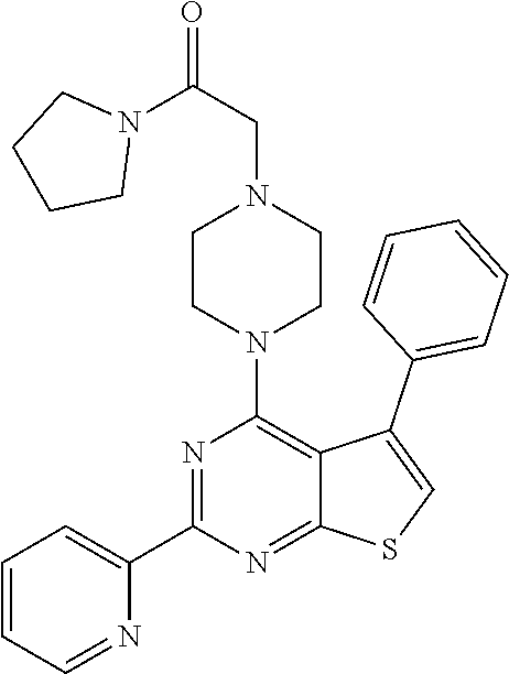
C1=CC=NC(C2=NC(N3CCN(CC(=O)N4CCCC4)CC3)=C3C(=N2)SC=C3C2=CC=CC=C2)=C1
